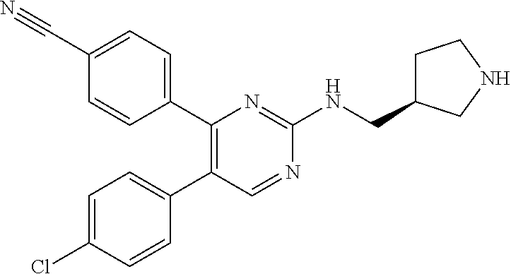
C1(C2=C(C3=CC=C(Cl)C=C3)C=NC(NCC3CCNC3)=N2)=CC=C(C#N)C=C1
